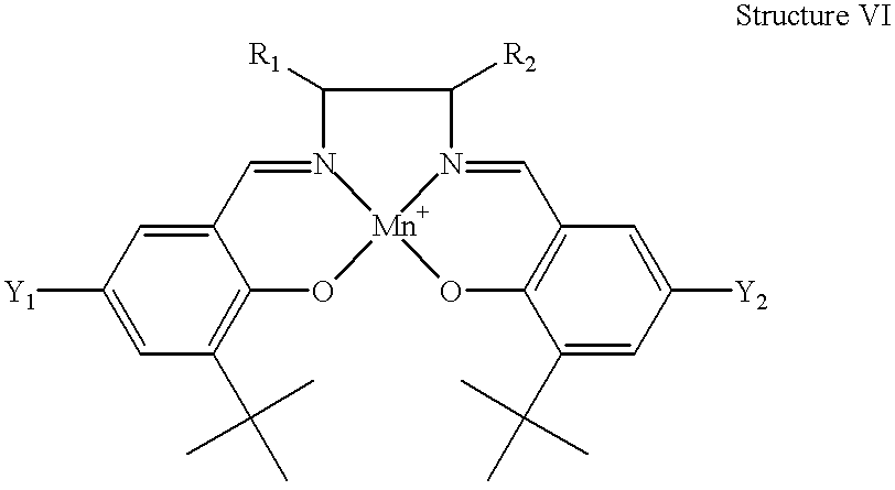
C1(C=NC(C(N=CC2=C(O)C(C(C)(C)C)=CC([Y2])=C2)[R2])[R1])=CC([Y1])=CC(C(C)(C)C)=C1O.[Mn]
